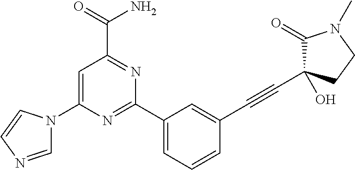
C1(C2=CC=CC(C#CC3(O)C(=O)N(C)CC3)=C2)=NC(N2C=NC=C2)=CC(C(=O)N)=N1
